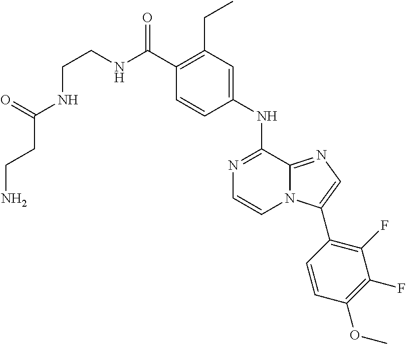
C1(C(NCCNC(CCN)=O)=O)=C(CC)C=C(NC2=NC=CN3C2=NC=C3C2=C(F)C(F)=C(OC)C=C2)C=C1
